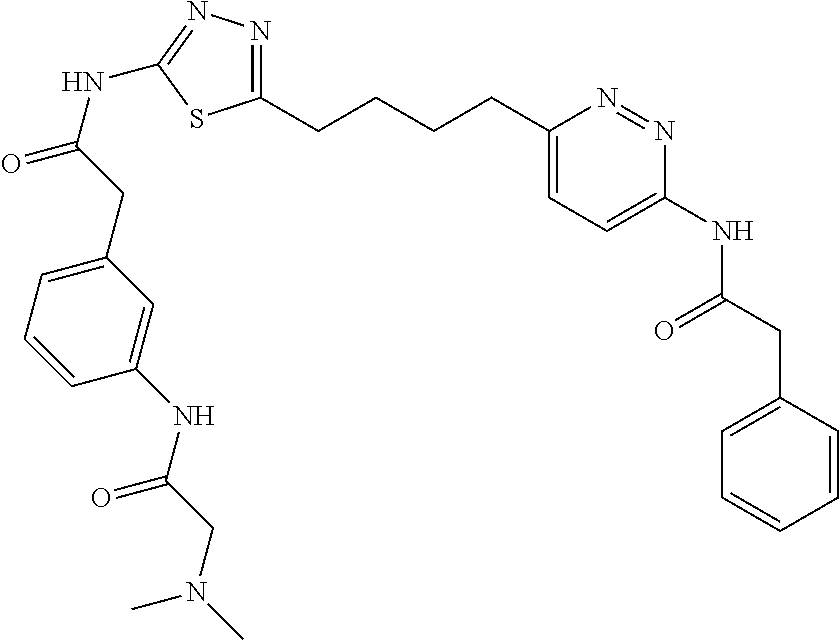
C1(CCCCC2=CC=C(NC(CC3=CC=CC=C3)=O)N=N2)=NN=C(NC(CC2=CC=CC(NC(CN(C)C)=O)=C2)=O)S1
